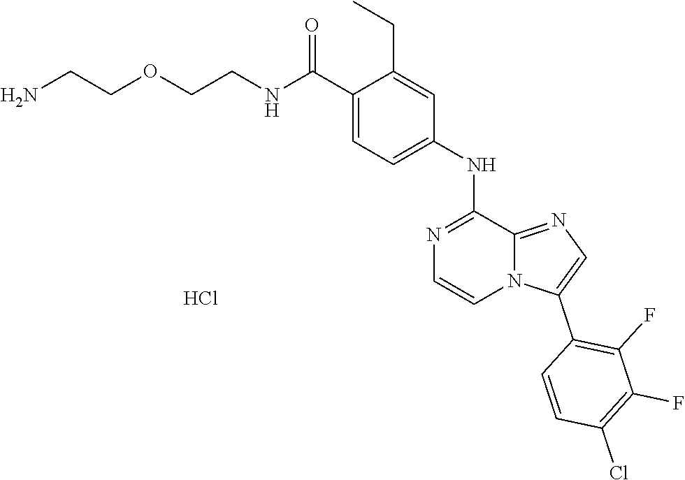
C1=C(NC2=NC=CN3C2=NC=C3C2=C(F)C(F)=C(Cl)C=C2)C=C(CC)C(C(NCCOCCN)=O)=C1.Cl
